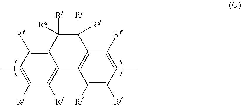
C12=C([Rf])C(C)=C([Rf])C([Rf])=C1C1=C(C([Rc])([Rd])C2([Rb])[Ra])C([Rf])=C(C)C([Rf])=C1[Rf]
